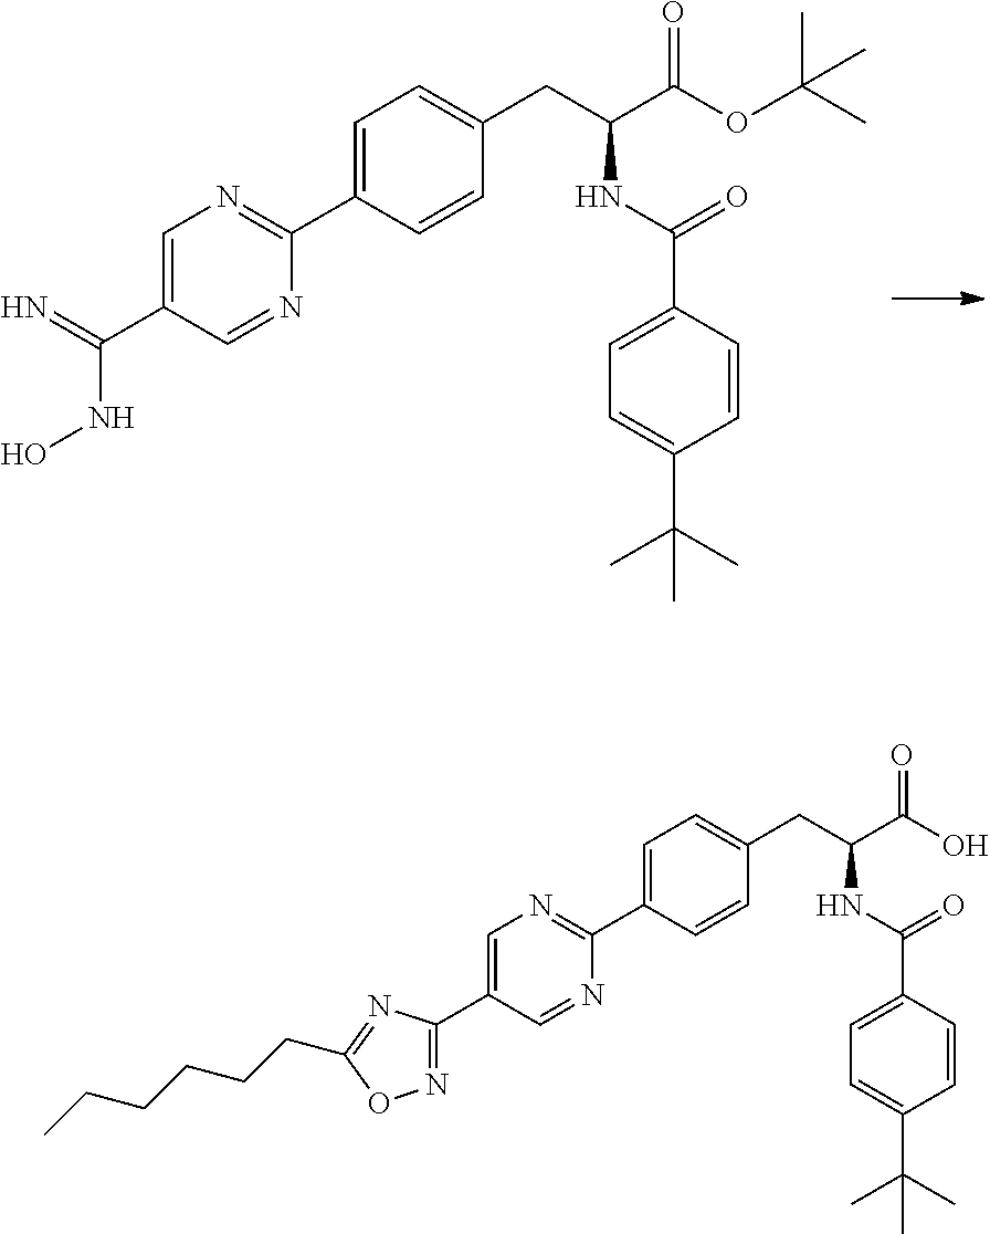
C1=CC(C2=NC=C(C(=N)NO)C=N2)=CC=C1CC(C(OC(C)(C)C)=O)NC(=O)C1=CC=C(C(C)(C)C)C=C1.C1=CC(C2=NC=C(C3=NOC(CCCCCC)=N3)C=N2)=CC=C1CC(C(O)=O)NC(=O)C1=CC=C(C(C)(C)C)C=C1
